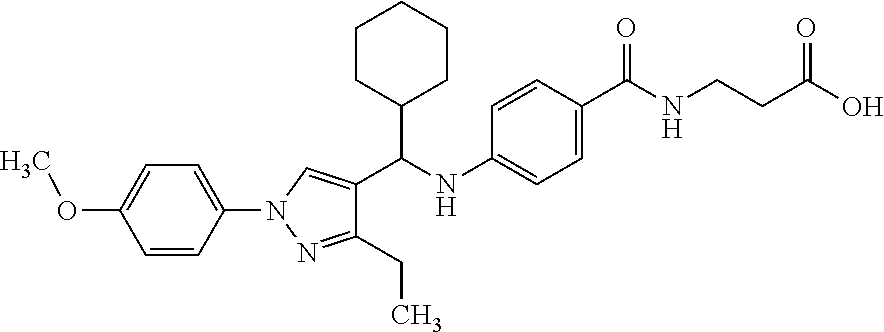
C1(C(NC2=CC=C(C(=O)NCCC(O)=O)C=C2)C2=CN(C3=CC=C(OC)C=C3)N=C2CC)CCCCC1
